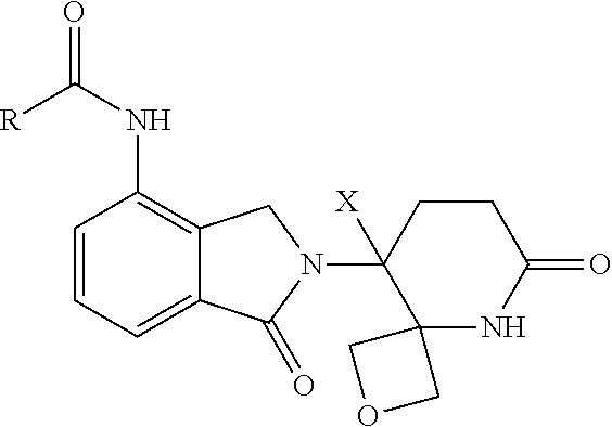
C1=CC=C2C(=C1NC([R])=O)CN(C1([X])C3(NC(=O)CC1)COC3)C2=O
